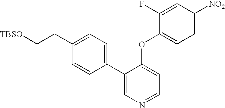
C(C1=CC=C(C2=CN=CC=C2OC2=CC=C([NO2])C=C2F)C=C1)C[TBSO]
